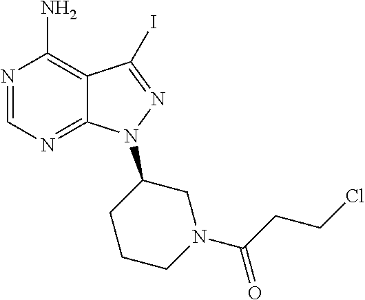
N1=CN=C2C(=C1N)C(I)=NN2C1CCCN(C(CCCl)=O)C1
